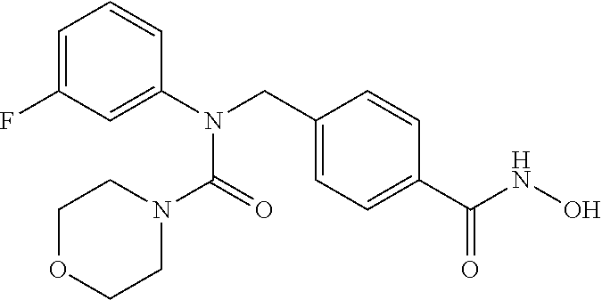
C1=C(F)C=C(N(CC2=CC=C(C(NO)=O)C=C2)C(=O)N2CCOCC2)C=C1
